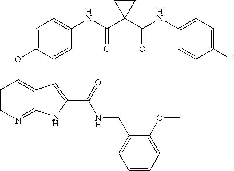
C1=CN=C2C(=C1OC1=CC=C(NC(C3(C(NC4=CC=C(F)C=C4)=O)CC3)=O)C=C1)C=C(C(=O)NCC1=CC=CC=C1OC)N2
